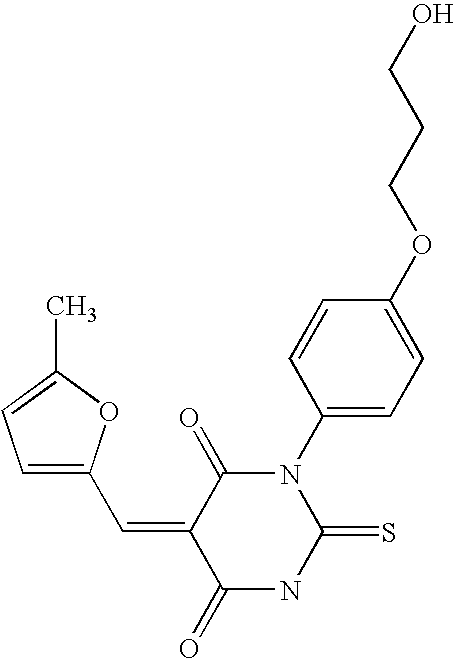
CC1=CC=C(C=C2C(=O)NC(=S)N(C3=CC=C(OCCCO)C=C3)C2=O)O1
